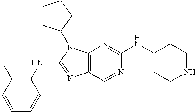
N1=CC2=C(N=C1NC1CCNCC1)N(C1CCCC1)C(NC1=C(F)C=CC=C1)=N2
